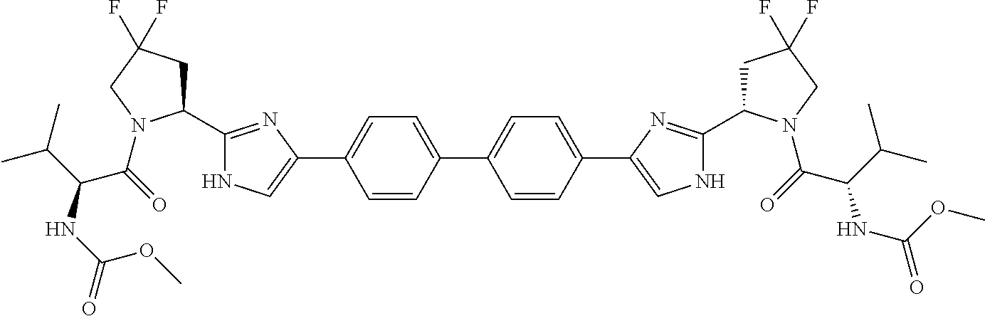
C1=CC(C2=CC=C(C3=CNC(C4CC(F)(F)CN4C(=O)C(C(C)C)NC(=O)OC)=N3)C=C2)=CC=C1C1=CNC(C2CC(F)(F)CN2C(=O)C(C(C)C)NC(=O)OC)=N1
